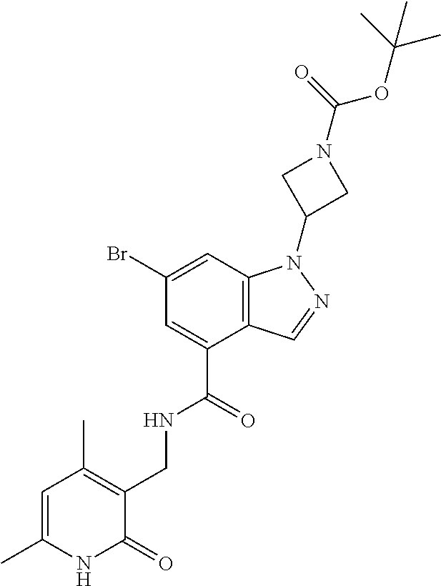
C1(Br)=CC2=C(C(C(=O)NCC3=C(C)C=C(C)NC3=O)=C1)C=NN2C1CN(C(=O)OC(C)(C)C)C1
